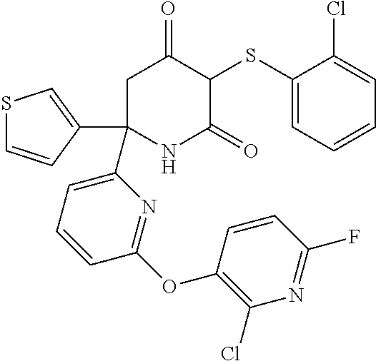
C1C(C2=CSC=C2)(C2=CC=CC(OC3=C(Cl)N=C(F)C=C3)=N2)NC(=O)C(SC2=CC=CC=C2Cl)C1=O
